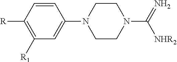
C1=CC([R])=C([R1])C=C1N1CCN(C(=N)[NHR2])CC1
